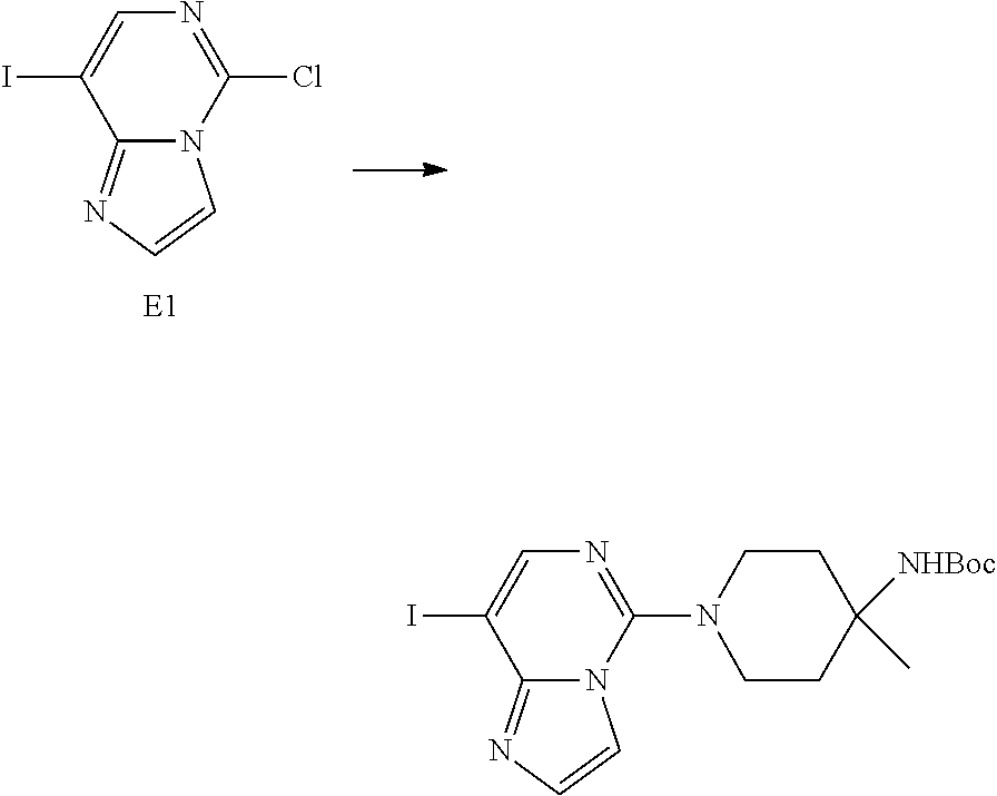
C12=NC=CN1C(Cl)=NC=C2I.C12=NC=CN1C(N1CCC([NHBoc])(C)CC1)=NC=C2I
